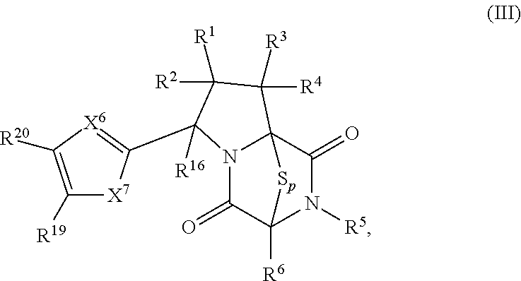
N12C(=O)C3([R6])N([R5])C(=O)C1(C([R3])([R4])C([R2])([R1])C2(C1=[X6]C([R20])=C([R19])[X7]1)[R16])[Sp]3
